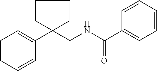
C1=CC=CC(C2(CNC(C3=CC=CC=C3)=O)CCCC2)=C1
